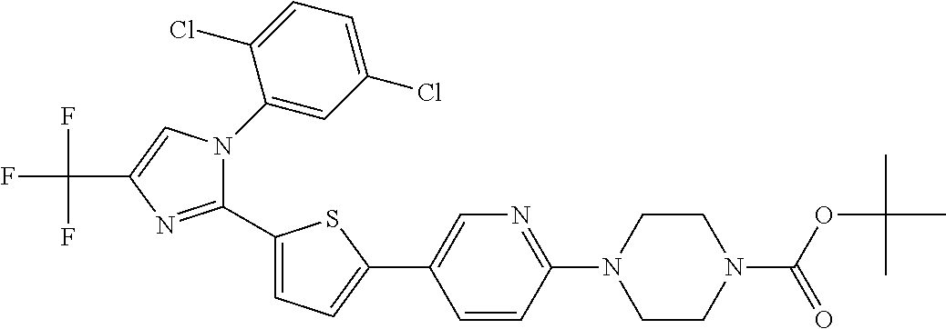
C1(C2=CC=C(C3=CN=C(N4CCN(C(OC(C)(C)C)=O)CC4)C=C3)S2)=NC(C(F)(F)F)=CN1C1=CC(Cl)=CC=C1Cl
